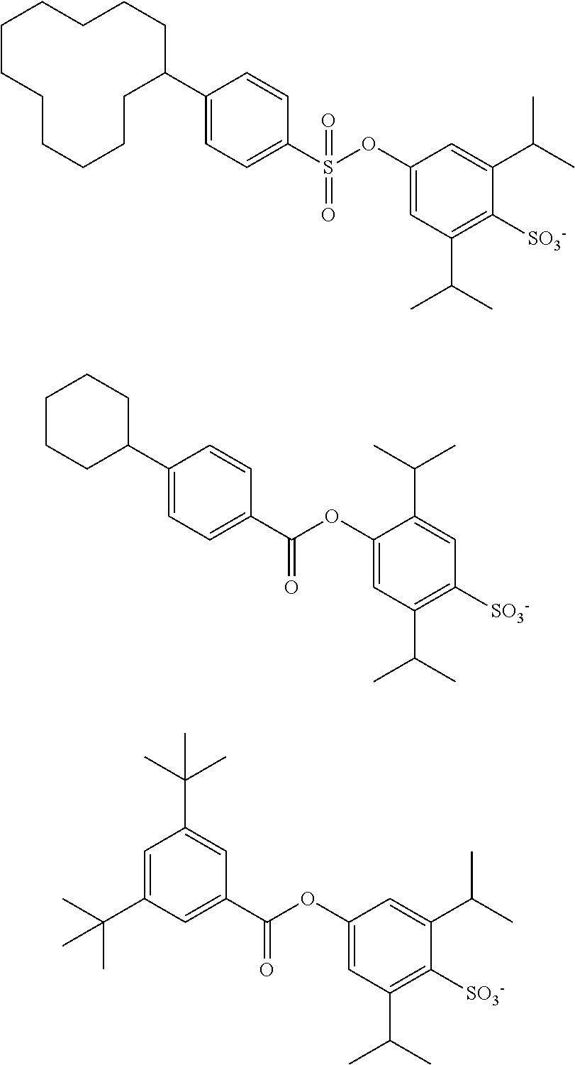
C1(C2CCCCCCCCCCC2)=CC=C(S(OC2=CC(C(C)C)=C([SO3-])C(C(C)C)=C2)(=O)=O)C=C1.C1(C2CCCCC2)=CC=C(C(OC2=CC(C(C)C)=C([SO3-])C=C2C(C)C)=O)C=C1.C1=C(C(C)(C)C)C=C(C(OC2=CC(C(C)C)=C([SO3-])C(C(C)C)=C2)=O)C=C1C(C)(C)C
